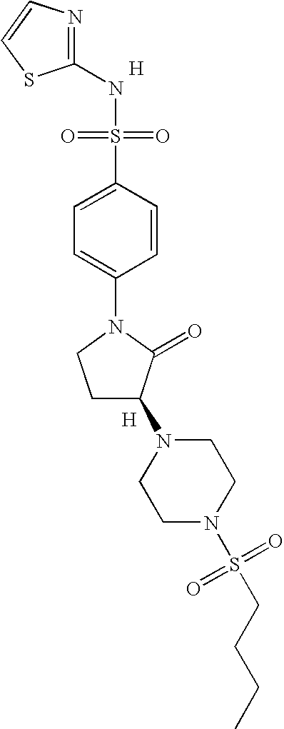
N1=C(NS(=O)(=O)C2=CC=C(N3CCC(N4CCN(S(=O)(=O)CCCC)CC4)C3=O)C=C2)SC=C1.[H].[H]
